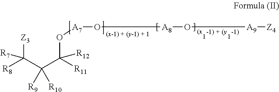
[Z3]C(C(C(O[A7]O[A8]O[A9][Z4])([R12])[R11])([R9])[R10])([R7])[R8]
